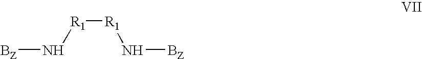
[BZ]N[R1][R1]N[BZ]
